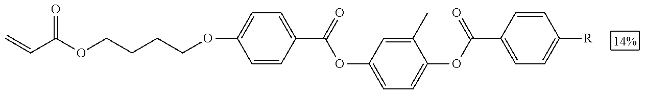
C=CC(OCCCCOC1=CC=C(C(=O)OC2=CC=C(OC(C3=CC=C([R])C=C3)=O)C(C)=C2)C=C1)=O
